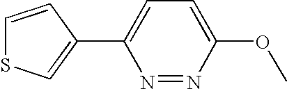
C1(C2=CSC=C2)=CC=C(OC)N=N1
